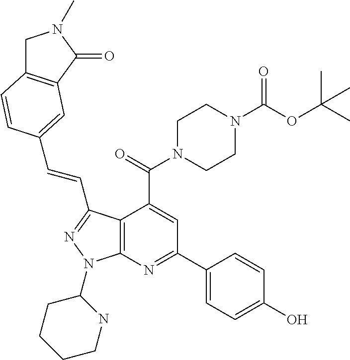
C12=C(C(C=CC3=CC4=C(CN(C)C4=O)C=C3)=NN1C1CCCCN1)C(C(=O)N1CCN(C(OC(C)(C)C)=O)CC1)=CC(C1=CC=C(O)C=C1)=N2
